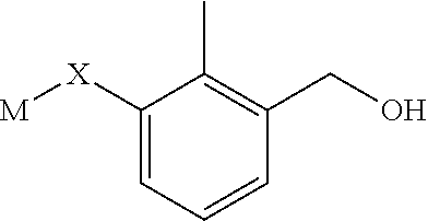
C1=C([X][M])C(C)=C(CO)C=C1
